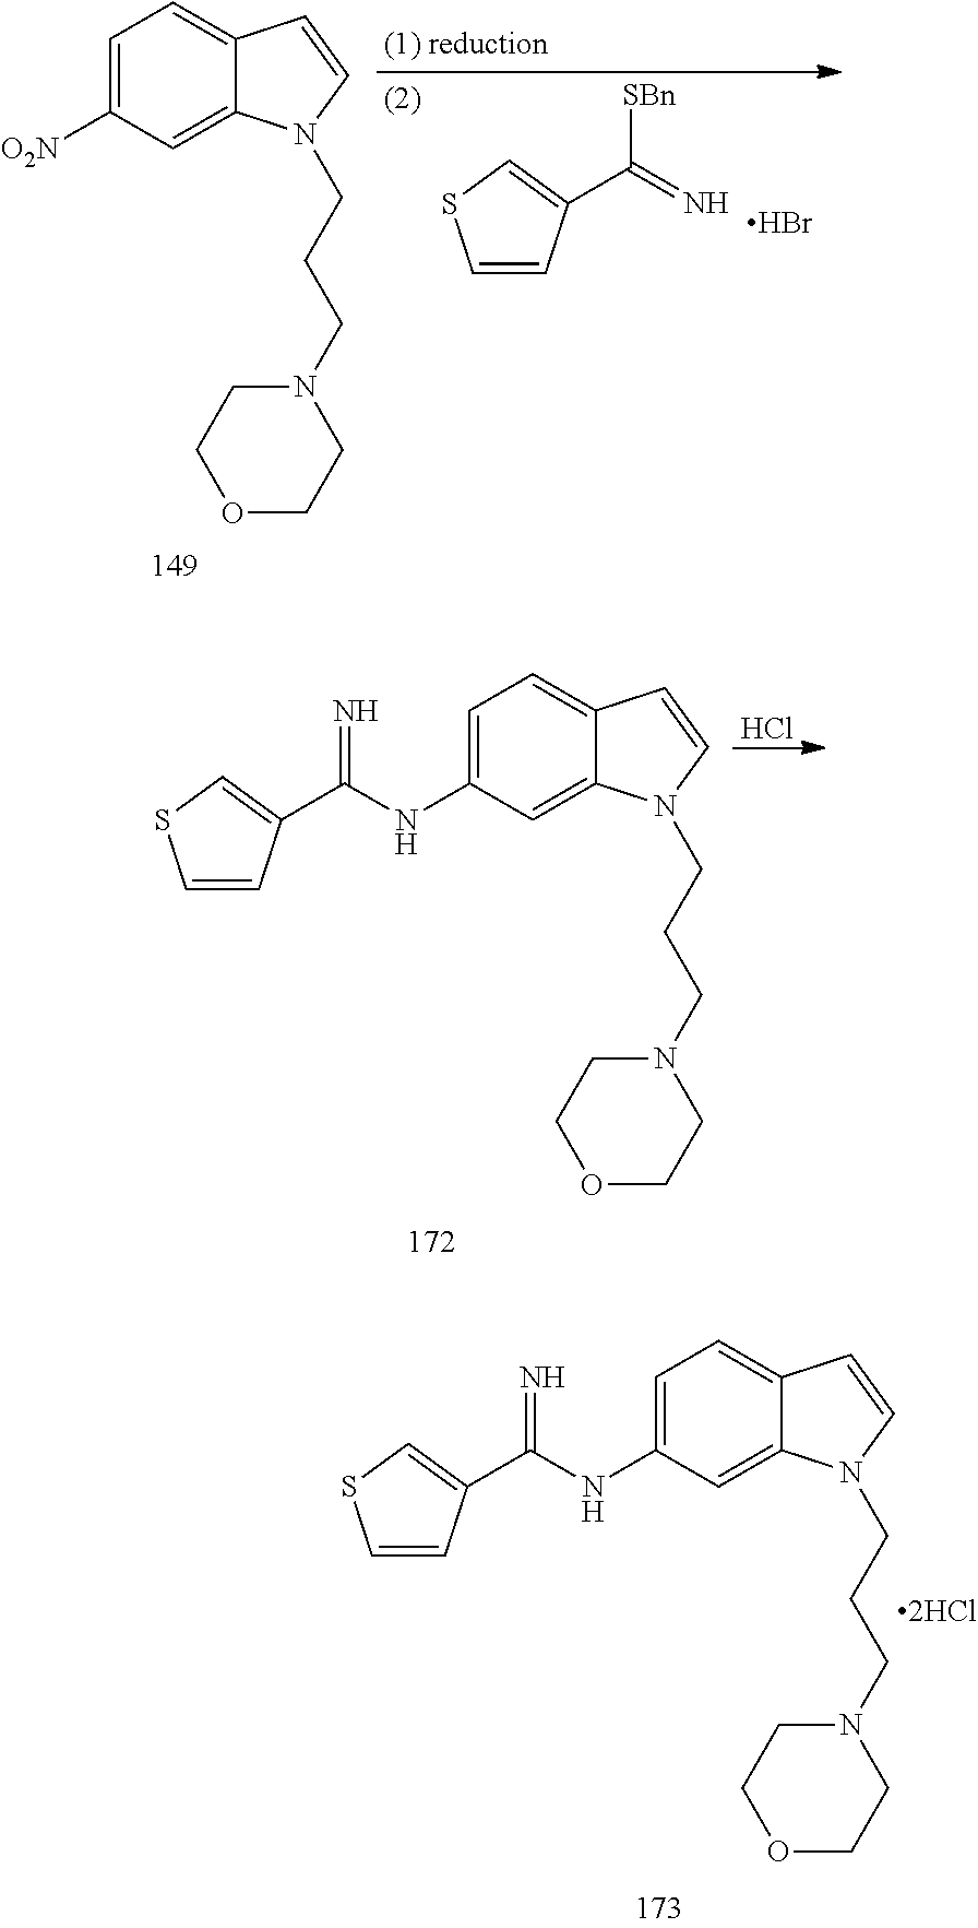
C1=C(NC(=N)C2=CSC=C2)C=C2C(=C1)C=CN2CCCN1CCOCC1.C1=C([O2N])C=C2C(=C1)C=CN2CCCN1CCOCC1.C1=CC(C(=N)[SBn])=CS1.Br.C1=C(NC(=N)C2=CSC=C2)C=C2C(=C1)C=CN2CCCN1CCOCC1.Cl
